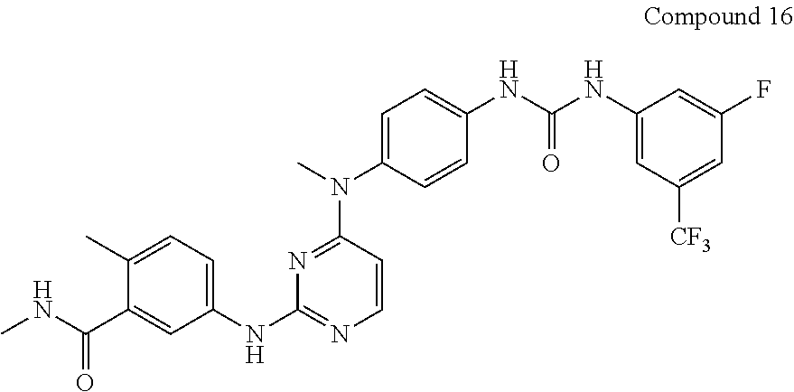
C1(C)=CC=C(NC2=NC=CC(N(C)C3=CC=C(NC(=O)NC4=CC([CF3])=CC(F)=C4)C=C3)=N2)C=C1C(NC)=O
